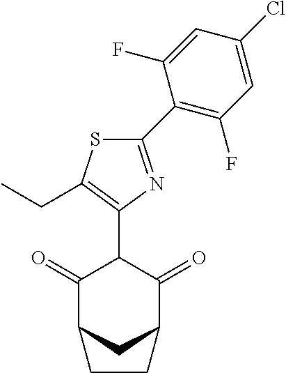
C1(=O)C2CC(C(=O)C1C1=C(CC)SC(C3=C(F)C=C(Cl)C=C3F)=N1)CC2
